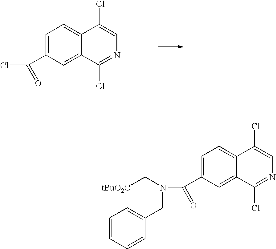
C(C1=CC=C2C(=C1)C(Cl)=NC=C2Cl)(=O)Cl.C(C1=CC=C2C(=C1)C(Cl)=NC=C2Cl)(N(C[tBuO2C])CC1=CC=CC=C1)=O
